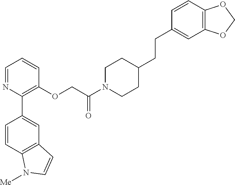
C1=NC(C2=CC3=C(C=C2)N([Me])C=C3)=C(OCC(N2CCC(CCC3=CC4=C(C=C3)OCO4)CC2)=O)C=C1
